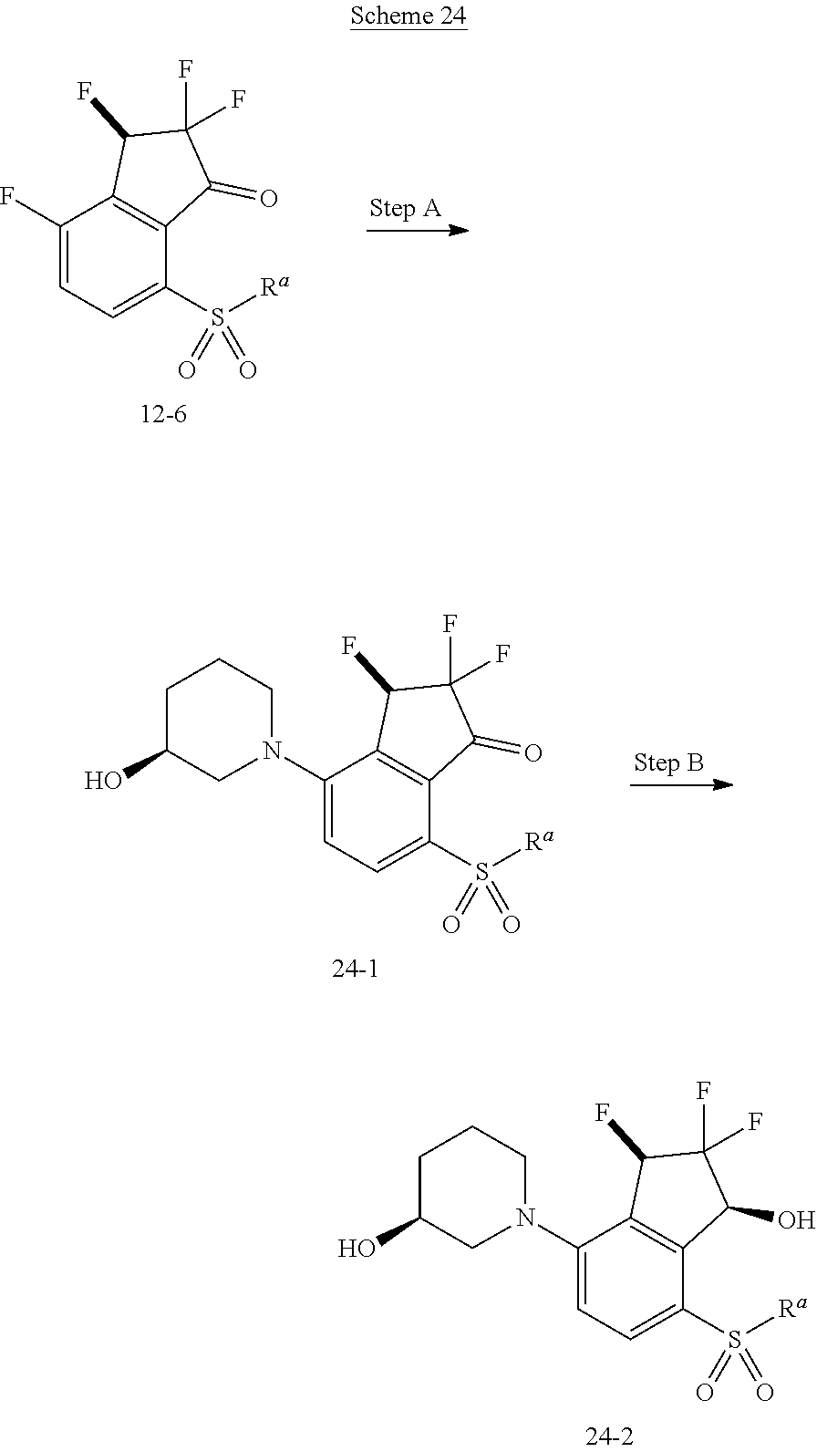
C1(N2CCCC(O)C2)=CC=C(S([Ra])(=O)=O)C2=C1C(F)C(F)(F)C2O.C1(F)=CC=C(S([Ra])(=O)=O)C2=C1C(F)C(F)(F)C2=O.C1(N2CCCC(O)C2)=CC=C(S([Ra])(=O)=O)C2=C1C(F)C(F)(F)C2=O
